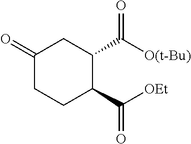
C1(=O)CCC(C([OEt])=O)C(C([O(t-Bu)])=O)C1
